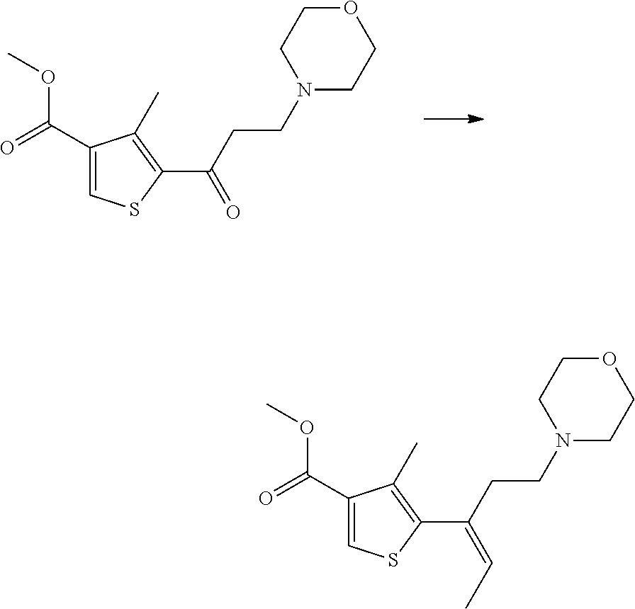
COC(C1=CSC(C(CCN2CCOCC2)=O)=C1C)=O.COC(C1=CSC(C(CCN2CCOCC2)=CC)=C1C)=O
